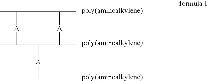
CC1[A]C(C)C([A]C(C)C)C(C)[A]C1C
